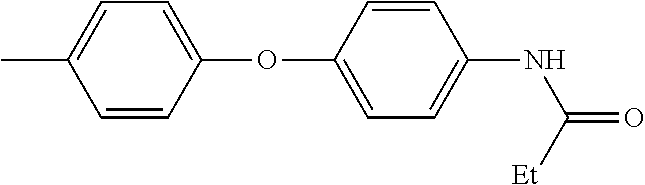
CC1=CC=C(OC2=CC=C(NC([Et])=O)C=C2)C=C1
